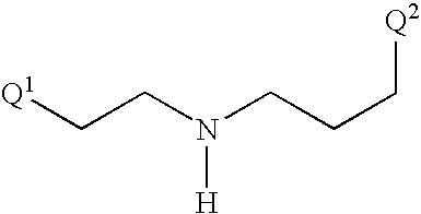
C(N(CCC[Q2])[H])C[Q1]
